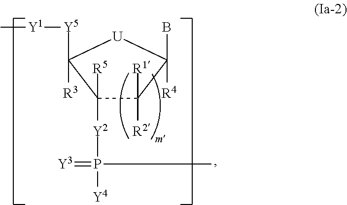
C1([R5])([Y2]P(=[Y3])([Y4])C)C([R1])([R2])C(B)([R4])[U]C1([Y5][Y1]C)[R3]
